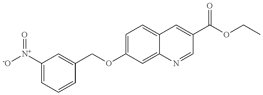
C1([N+]([-O])=O)=CC=CC(COC2=CC=C3C(=C2)N=CC(C(OCC)=O)=C3)=C1
